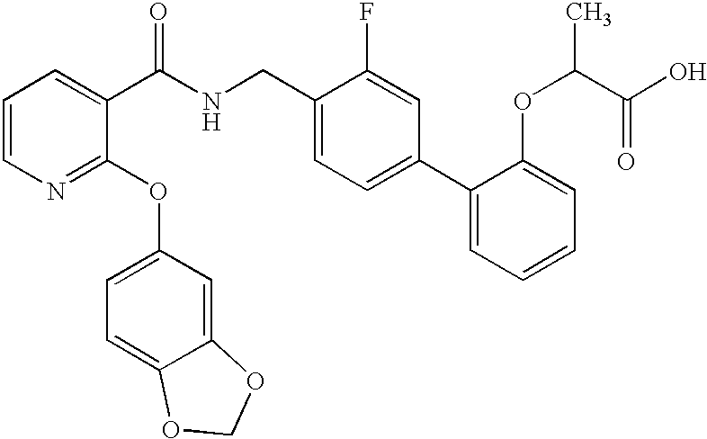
C1=CN=C(OC2=CC=C3C(=C2)OCO3)C(C(NCC2=CC=C(C3=CC=CC=C3OC(C(=O)O)C)C=C2F)=O)=C1
